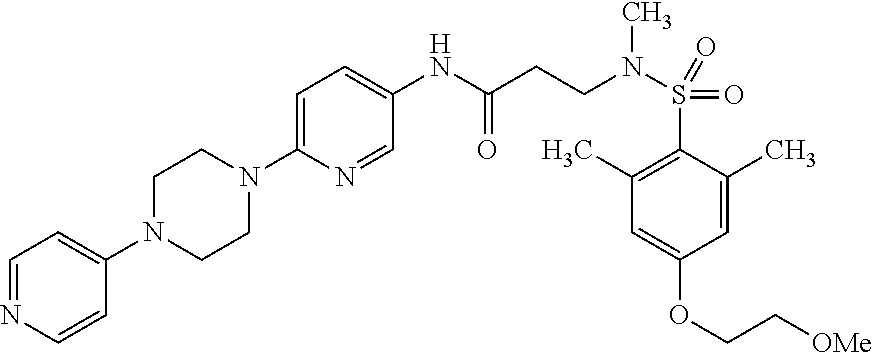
C1=C(N2CCN(C3=CC=NC=C3)CC2)N=CC(NC(CCN(S(=O)(=O)C2=C(C)C=C(OCC[OMe])C=C2C)C)=O)=C1
